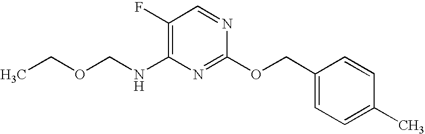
C1(F)=C(NCOCC)N=C(OCC2=CC=C(C)C=C2)N=C1
